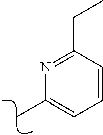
C1=CC(CC)=NC(C)=C1
